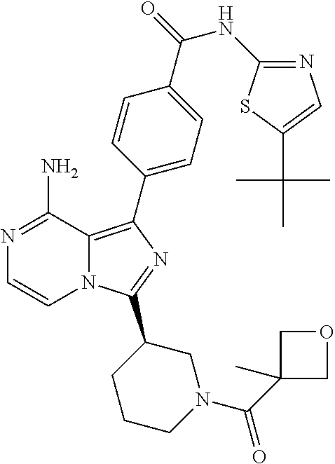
N12C(=C(C3=CC=C(C(=O)NC4=NC=C(C(C)(C)C)S4)C=C3)N=C1C1CCCN(C(C3(C)COC3)=O)C1)C(N)=NC=C2
